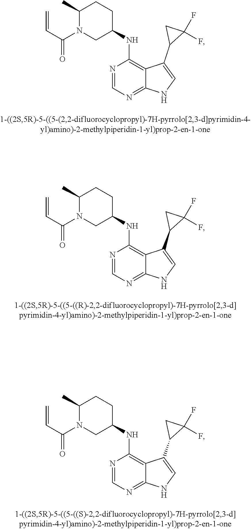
N1=CN=C2C(=C1NC1CCC(C)N(C(C=C)=O)C1)C(C1C(F)(F)C1)=CN2.N1=CN=C2C(=C1NC1CCC(C)N(C(C=C)=O)C1)C(C1C(F)(F)C1)=CN2.N1=CN=C2C(=C1NC1CCC(C)N(C(C=C)=O)C1)C(C1C(F)(F)C1)=CN2
